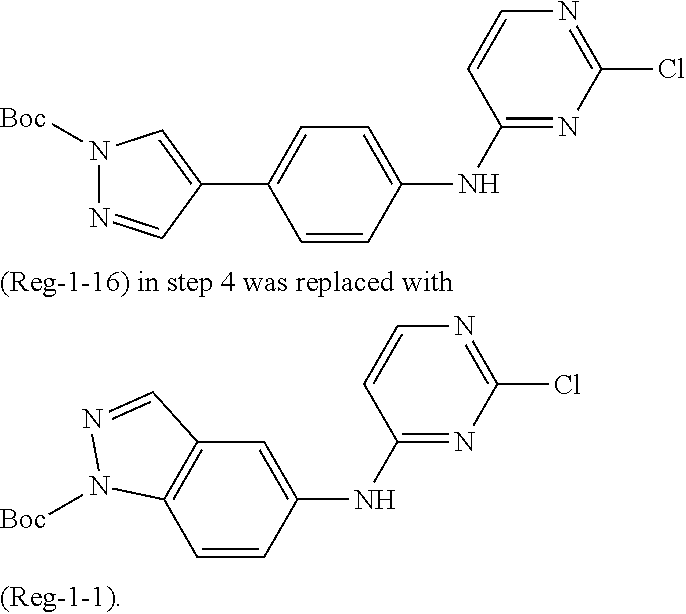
C1(NC2=NC(Cl)=NC=C2)=CC2=C(C=C1)N([Boc])N=C2.C1=CC(NC2=NC(Cl)=NC=C2)=CC=C1C1=CN([Boc])N=C1
